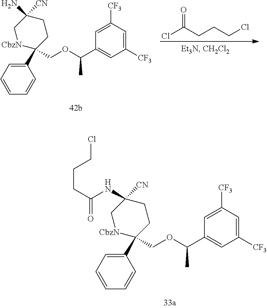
C1(C2(COC(C3=CC([CF3])=CC([CF3])=C3)C)[CbzN]CC(N)([CN])CC2)=CC=CC=C1.ClC(CCCCl)=O.C1(C2(COC(C3=CC([CF3])=CC([CF3])=C3)C)[CbzN]CC(NC(=O)CCCCl)([CN])CC2)=CC=CC=C1
